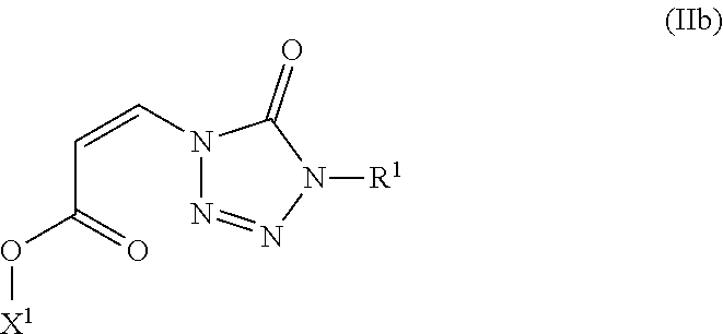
C(C(O[X1])=O)=CN1N=NN([R1])C1=O
